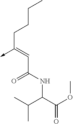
C(C(NC(C(=O)OC)C(C)C)=O)=C(CCCC)->C
